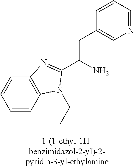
C1=CC2=C(C=C1)N=C(C(N)CC1=CN=CC=C1)N2CC
